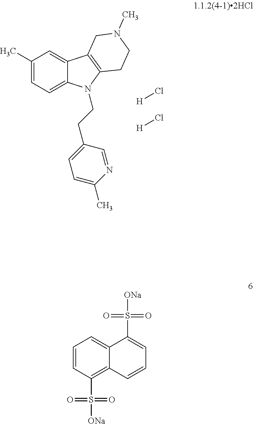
C1(C)=CC=C2C(=C1)C1=C(N2CCC2=CC=C(C)N=C2)CCN(C)C1.[H]Cl.[H]Cl.C1=CC(S([ONa])(=O)=O)=C2C(=C1)C(S([ONa])(=O)=O)=CC=C2
